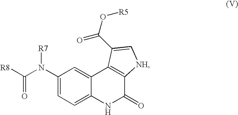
C1(N(C([R8])=O)[R7])=CC=C2C(=C1)C1=C(C(=O)N2)[NH]C=C1C(O[R5])=O
